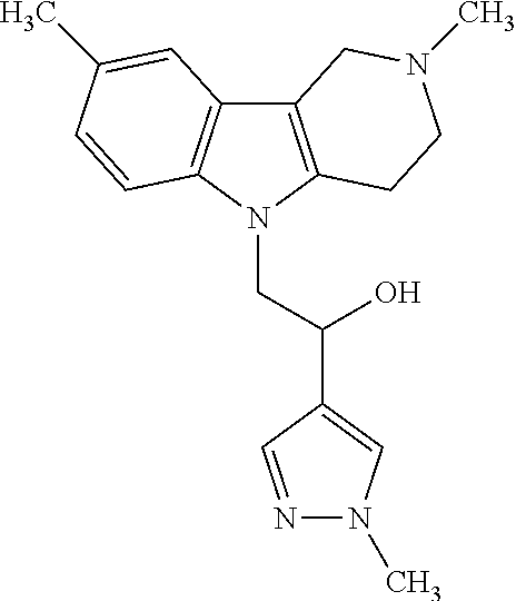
C12=C(N(CC(C3=CN(C)N=C3)O)C3=C1C=C(C)C=C3)CCN(C)C2
